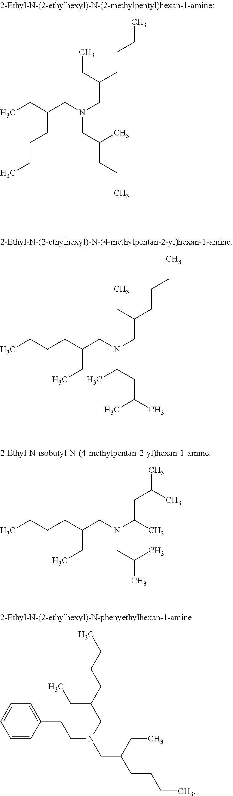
CCC(CN(CC(CCCC)CC)CC(CCC)C)CCCC.C(CC(CN(CC(CCCC)CC)C(CC(C)C)C)CC)CC.C(CC(CN(C(CC(C)C)C)CC(C)C)CC)CC.C1(CCN(CC(CCCC)CC)CC(CCCC)CC)=CC=CC=C1
